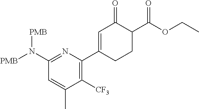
C1(N([PMB])[PMB])=NC(C2=CC(=O)C(C(OCC)=O)CC2)=C([CF3])C(C)=C1
